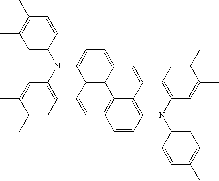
C1=C(N(C2=CC=C(C)C(C)=C2)C2=CC=C3C4=C2C=CC2=C4C(=C(N(C4=CC=C(C)C(C)=C4)C4=CC(C)=C(C)C=C4)C=C2)C=C3)C=CC(C)=C1C
